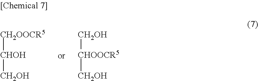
[CH2OH][CHOOCR5][CH2OH].[CH2OOCR5][CHOH][CH2OH]
